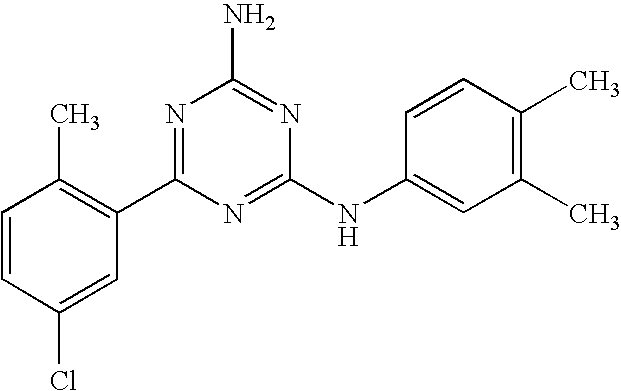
C1=CC(Cl)=CC(C2=NC(N)=NC(NC3=CC(C)=C(C)C=C3)=N2)=C1C
